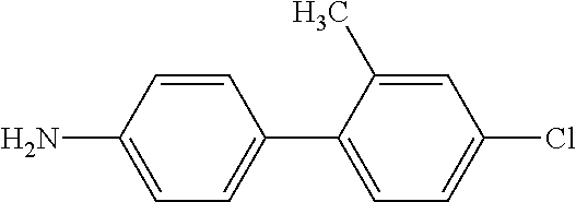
C1(C2=CC=C(Cl)C=C2C)=CC=C(N)C=C1
